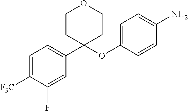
C1([F3C])=CC=C(C2(OC3=CC=C(N)C=C3)CCOCC2)C=C1F
